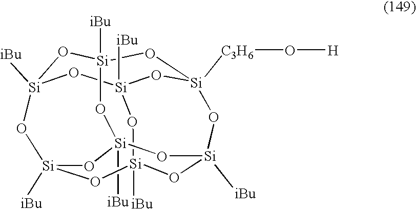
[Si]12([iBu])O[Si]3([iBu])O[Si]4([C3H6]O[H])O[Si]([iBu])(O1)O[Si]1([iBu])O[Si]([iBu])(O[Si]([iBu])(O3)O[Si]([iBu])(O1)O2)O4
